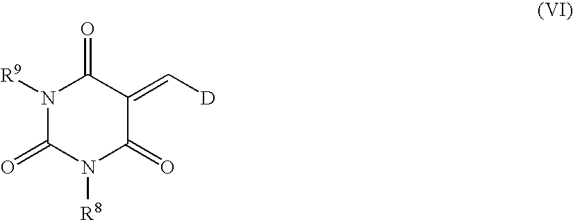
N1([R9])C(=O)N([R8])C(=O)C(=C[D])C1=O
